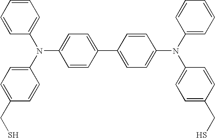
C1=CC=CC=C1N(C1=CC=C(CS)C=C1)C1=CC=C(C2=CC=C(N(C3=CC=CC=C3)C3=CC=C(CS)C=C3)C=C2)C=C1
